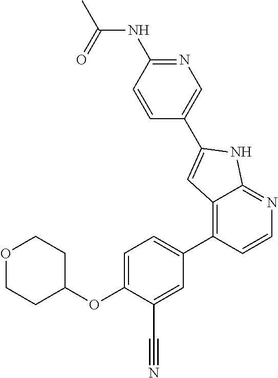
C1=C(OC2CCOCC2)C(C#N)=CC(C2=C3C(=NC=C2)NC(C2=CN=C(NC(C)=O)C=C2)=C3)=C1
